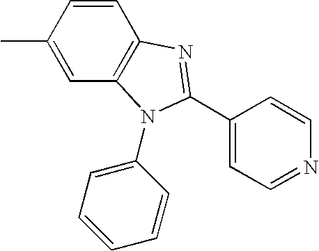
C1=C(C)C=CC2=C1N(C1=CC=CC=C1)C(C1=CC=NC=C1)=N2
